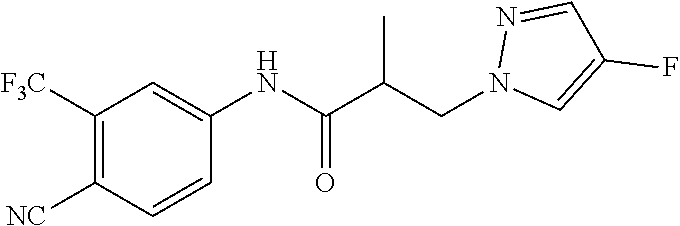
C1=C(NC(C(CN2C=C(F)C=N2)C)=O)C=CC([NC])=C1[F3C]
